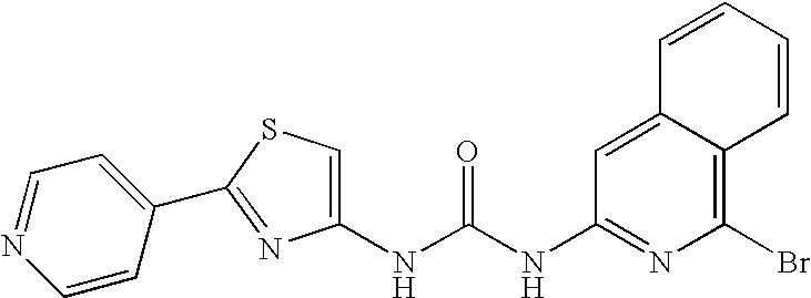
C1(NC(NC2=NC(Br)=C3C(=C2)C=CC=C3)=O)=CSC(C2=CC=NC=C2)=N1
